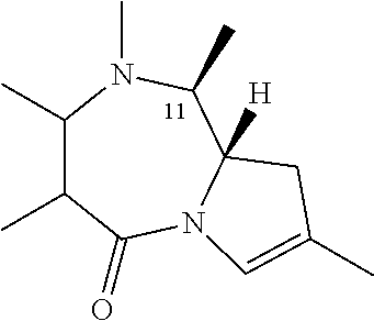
C1(C)C(C)C(=O)N2C([H])(C(C)N1C)CC(C)=C2
